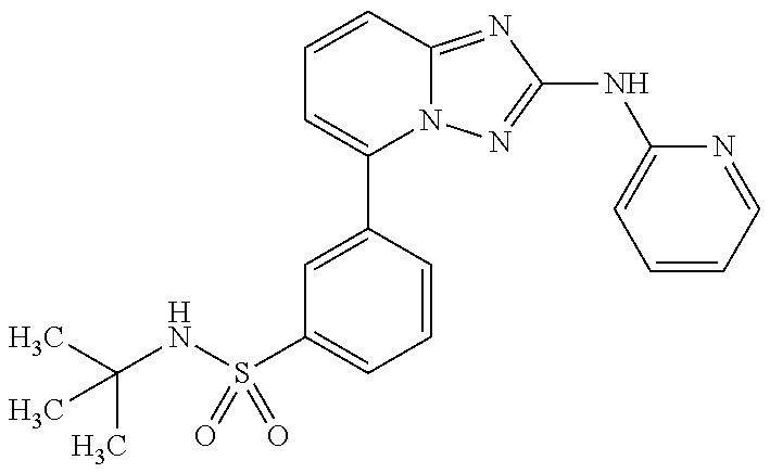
C1=C(C2=CC=CC3=NC(NC4=CC=CC=N4)=NN23)C=CC=C1S(NC(C)(C)C)(=O)=O
